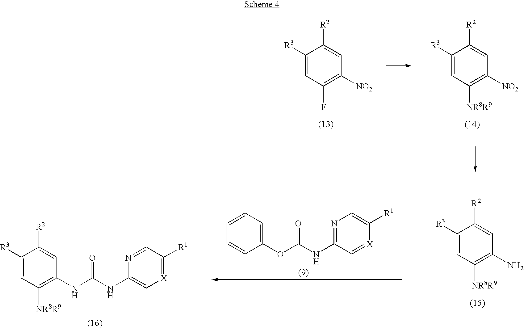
C1([R3])=CC(F)=C([NO2])C=C1[R2].C1([R3])=CC([NR8R9])=C([NO2])C=C1[R2].C1([R3])=CC([NR8R9])=C(N)C=C1[R2].C1([R3])=CC([NR8R9])=C(NC(NC2=C[X]=C([R1])C=N2)=O)C=C1[R2].C1=CC=C(OC(NC2=NC=C([R1])[X]=C2)=O)C=C1
